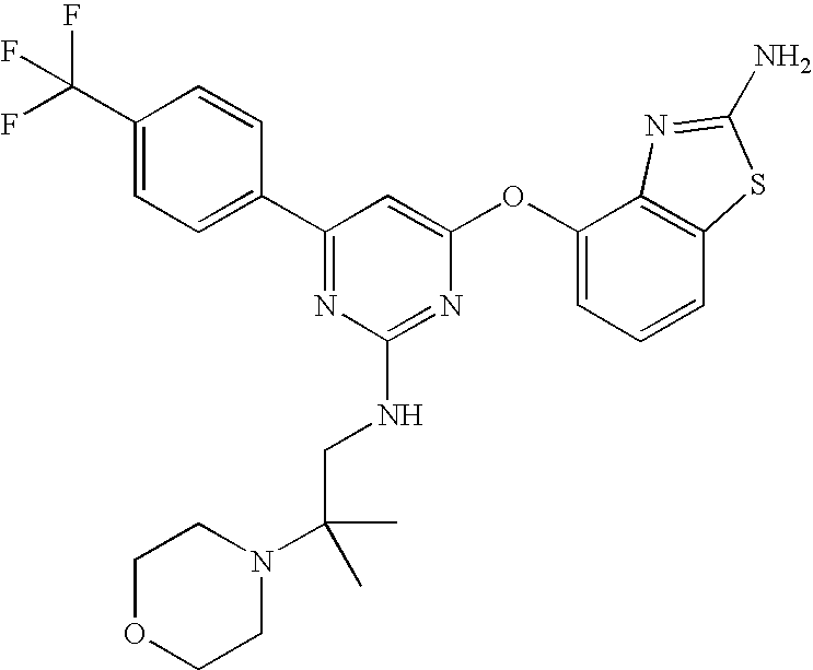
C1(C(F)(F)F)=CC=C(C2=NC(NCC(C)(C)N3CCOCC3)=NC(OC3=CC=CC4=C3N=C(N)S4)=C2)C=C1
